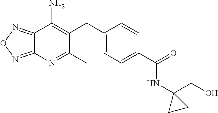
C12=NON=C1N=C(C)C(CC1=CC=C(C(NC3(CO)CC3)=O)C=C1)=C2N
